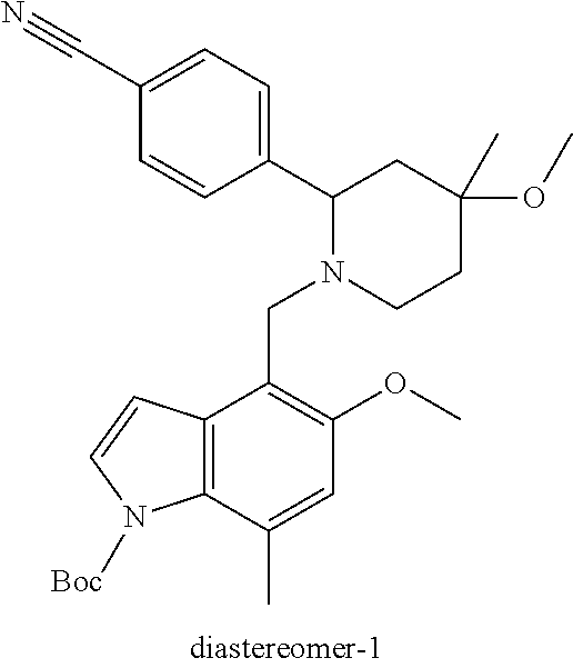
C1(C#N)=CC=C(C2N(CC3=C(OC)C=C(C)C4=C3C=CN4[Boc])CCC(OC)(C)C2)C=C1
